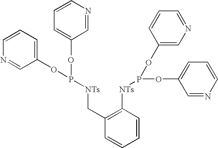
C1=CC=C(OP(OC2=CC=CN=C2)[NTs]CC2=C([NTs]P(OC3=CC=CN=C3)OC3=CN=CC=C3)C=CC=C2)C=N1
